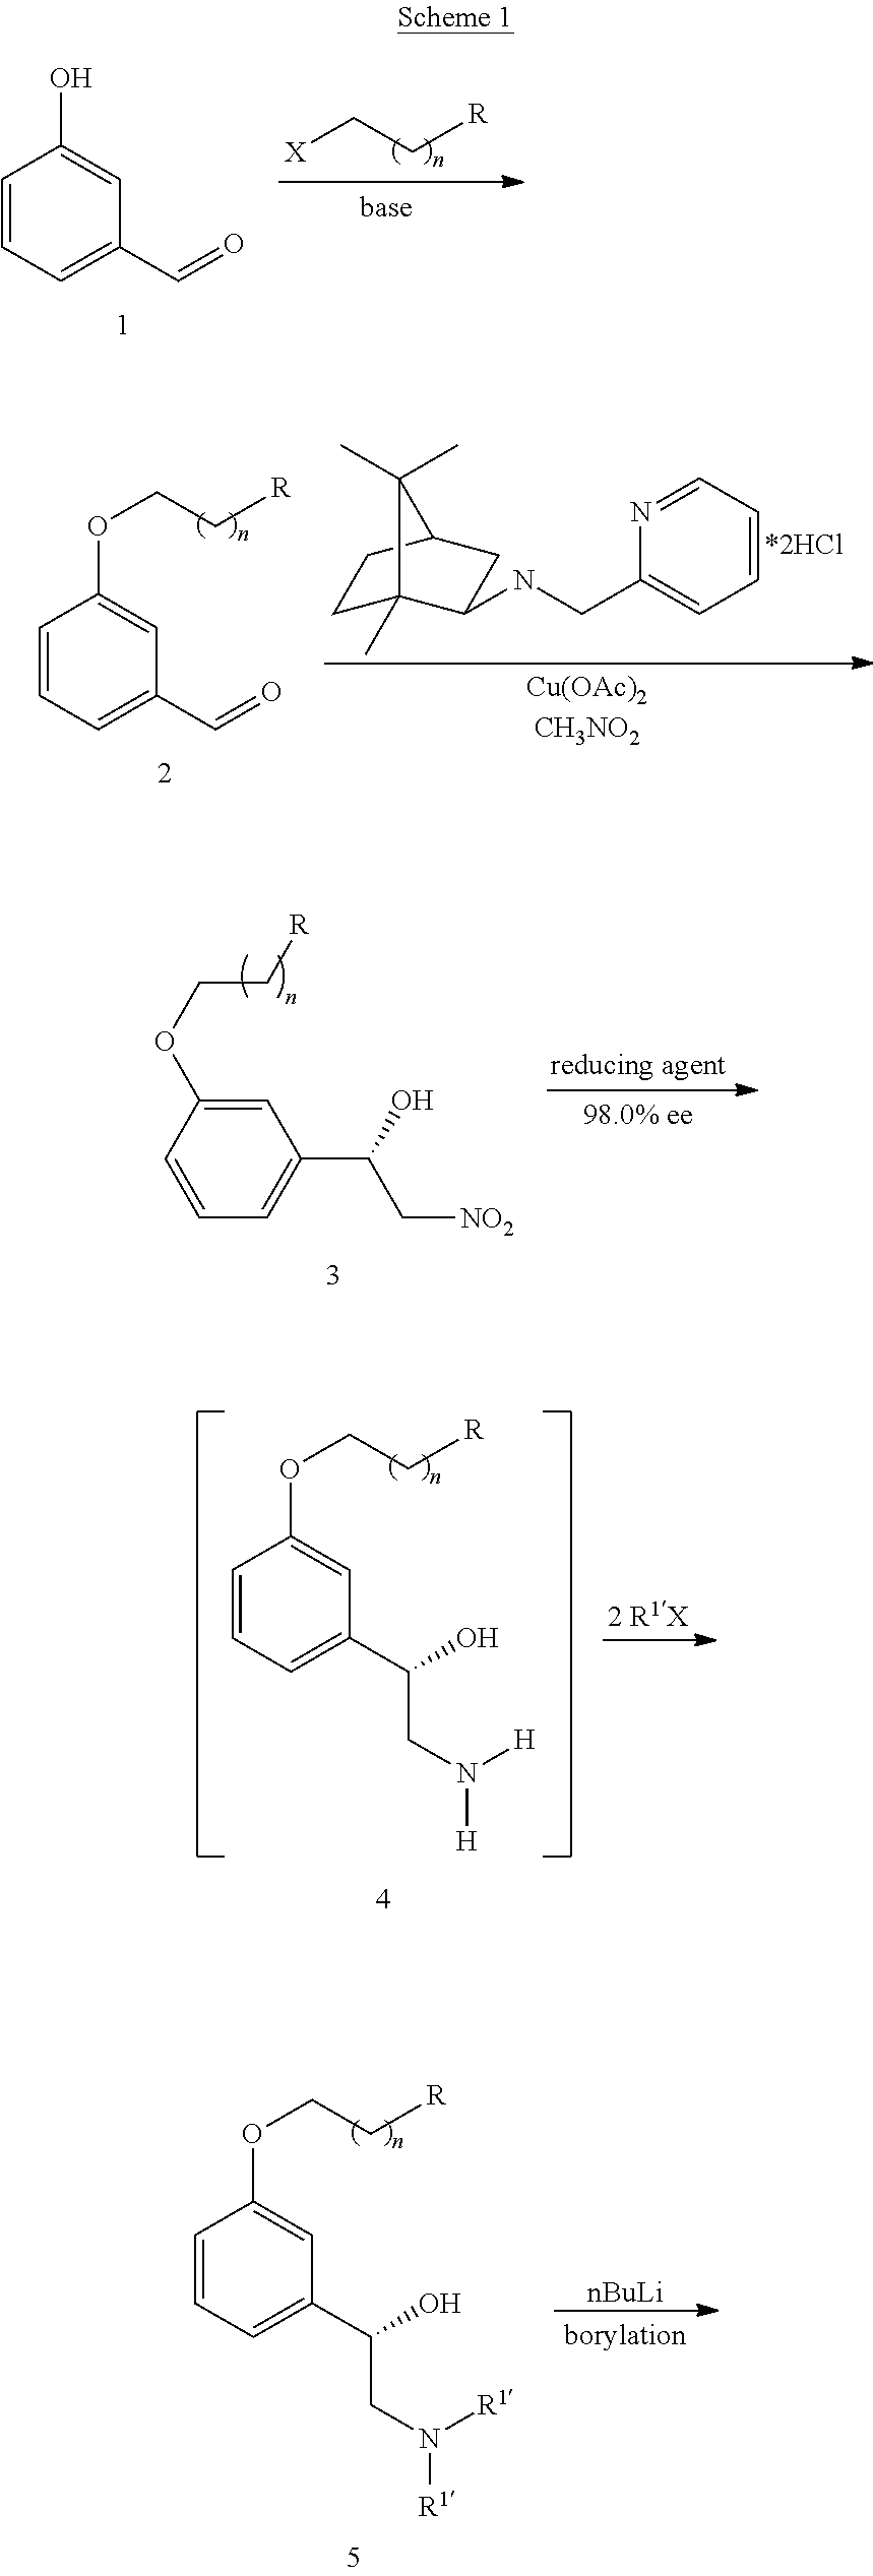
C1=CC=C(C=O)C=C1O.[X]CC[R].C1=CC=C(C=O)C=C1OCC[R].C1C2(C)C(NCC3=CC=CC=N3)CC(C1)C2(C)C.C1=CC=C(C(O)CN([H])[H])C=C1OCC[R].C1=CC=C(C(O)CN([R1])[R1])C=C1OCC[R].[nBuLi].C1=CC(OCC[R])=CC(C(C[NO2])O)=C1
